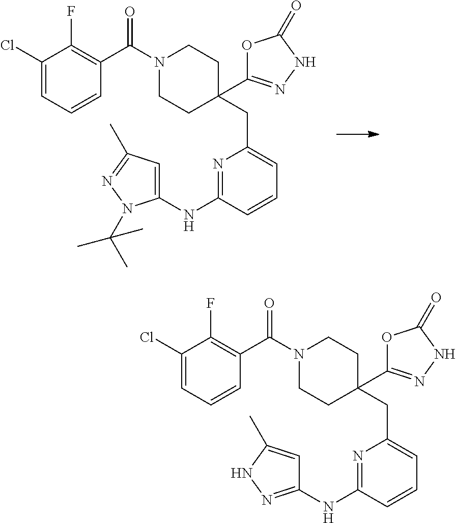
C1(Cl)=CC=CC(C(N2CCC(CC3=CC=CC(NC4=CC(C)=NN4C(C)(C)C)=N3)(C3=NNC(=O)O3)CC2)=O)=C1F.C1(Cl)=CC=CC(C(N2CCC(CC3=CC=CC(NC4=NNC(C)=C4)=N3)(C3=NNC(=O)O3)CC2)=O)=C1F
